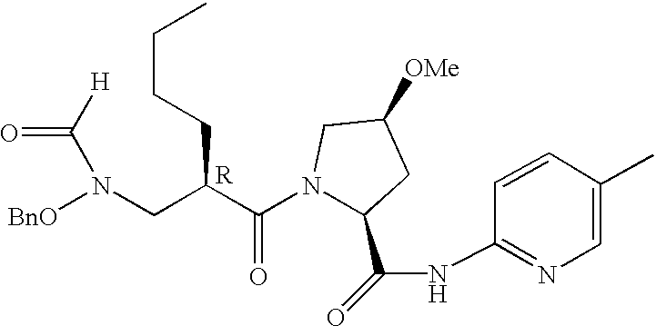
[H].N1(C(C(CN([BnO])C(=O)[H])CCCC)=O)C(C(=O)NC2=NC=C(C)C=C2)CC([OMe])C1.[R]
